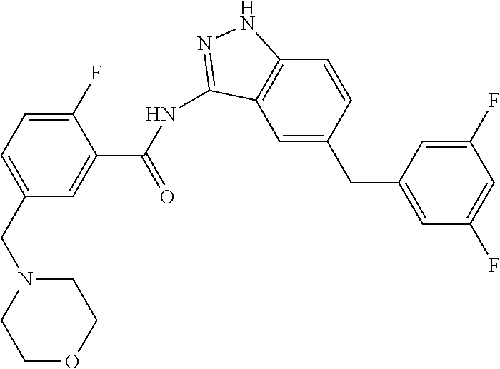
C1=C(CN2CCOCC2)C=C(C(=O)NC2=NNC3=C2C=C(CC2=CC(F)=CC(F)=C2)C=C3)C(F)=C1
